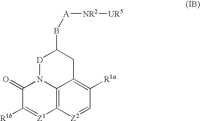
C12=C3[Z2]=CC([R1a])=C1CC(B[A][NR2][UR5])[D]N2C(=O)C([R1b])=[Z1]3
